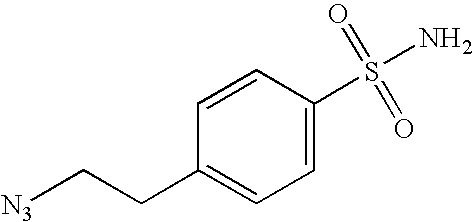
C1=C(S(=O)(=O)N)C=CC(CC[N3])=C1
